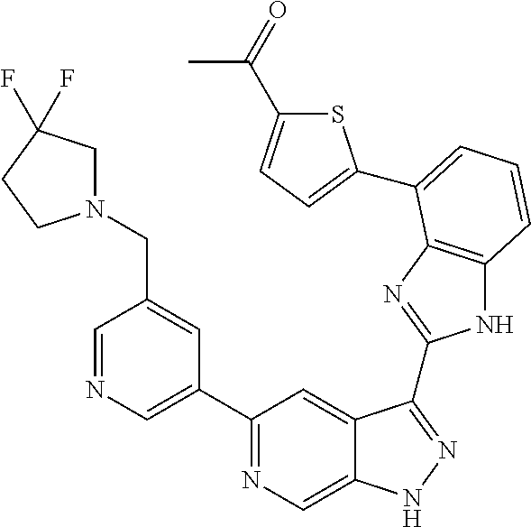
C1=NC=C(C2=NC=C3C(=C2)C(C2=NC4=C(N2)C=CC=C4C2=CC=C(C(=O)C)S2)=NN3)C=C1CN1CC(F)(F)CC1
